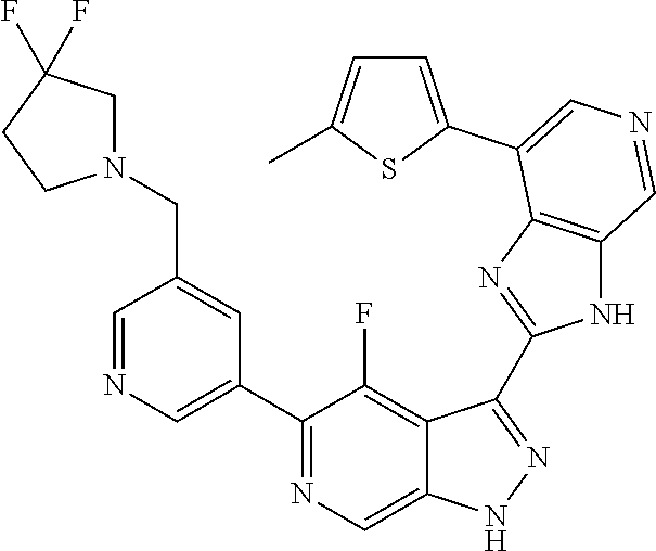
C1(C2=CN=CC(CN3CC(F)(F)CC3)=C2)=NC=C2C(=C1F)C(C1=NC3=C(N1)C=NC=C3C1=CC=C(C)S1)=NN2
